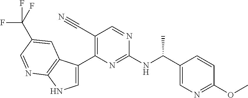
C1(C#N)=C(C2=CNC3=C2C=C(C(F)(F)F)C=N3)N=C(NC(C2=CN=C(OC)C=C2)C)N=C1
